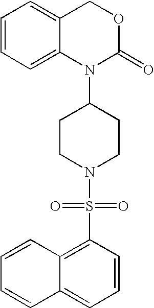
C1=CC=C2C(=C1)COC(=O)N2C1CCN(S(=O)(=O)C2=C3C(=CC=C2)C=CC=C3)CC1
